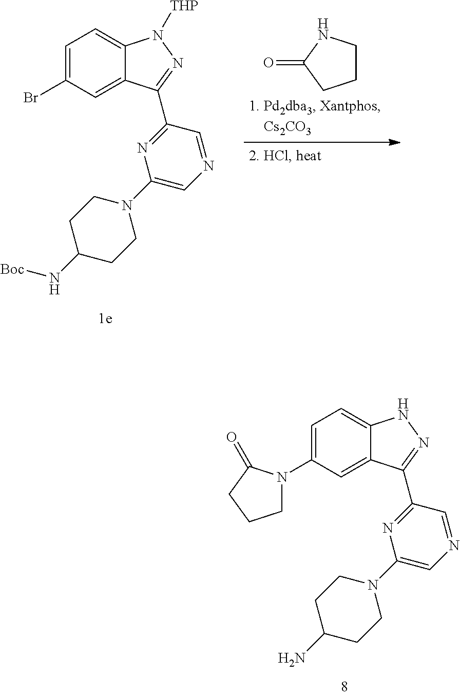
C1=C(Br)C=C2C(=C1)N([THP])N=C2C1=NC(N2CCC(N[Boc])CC2)=CN=C1.C1CNC(=O)C1.C1=C(N2CCCC2=O)C=C2C(=C1)NN=C2C1=NC(N2CCC(N)CC2)=CN=C1
